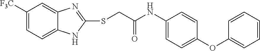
C1=C([F3C])C=C2C(=C1)NC(SCC(NC1=CC=C(OC3=CC=CC=C3)C=C1)=O)=N2
